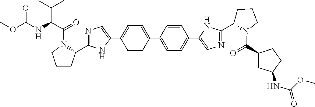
C1=CC(C2=CC=C(C3=CN=C(C4CCCN4C(=O)C4CC(NC(OC)=O)CC4)N3)C=C2)=CC=C1C1=CN=C(C2CCCN2C(=O)C(NC(OC)=O)C(C)C)N1
